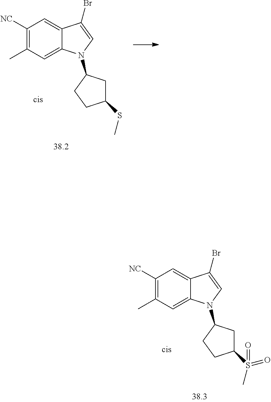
C1([NC])=C(C)C=C2C(=C1)C(Br)=CN2C1CC(SC)CC1.C1([NC])=C(C)C=C2C(=C1)C(Br)=CN2C1CC(S(C)(=O)=O)CC1
